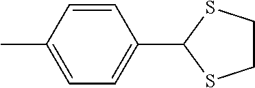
C1=C(C)C=CC(C2SCCS2)=C1
